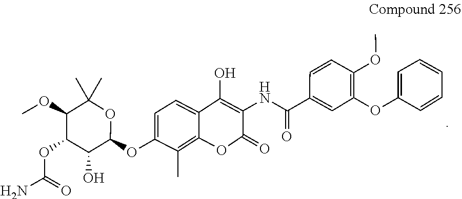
C1=CC=CC(OC2=C(OC)C=CC(C(=O)NC3=C(O)C4=CC=C(OC5OC(C)(C)C(OC)C(OC(N)=O)C5O)C(C)=C4OC3=O)=C2)=C1
